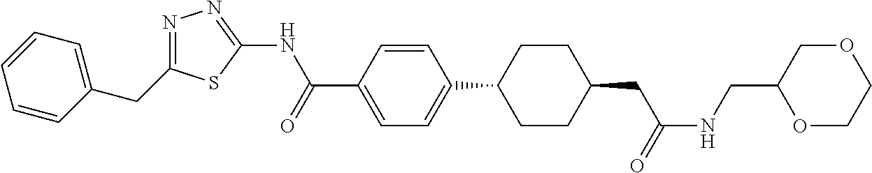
C1=CC(CC2=NN=C(NC(=O)C3=CC=C(C4CCC(CC(=O)NCC5OCCOC5)CC4)C=C3)S2)=CC=C1
